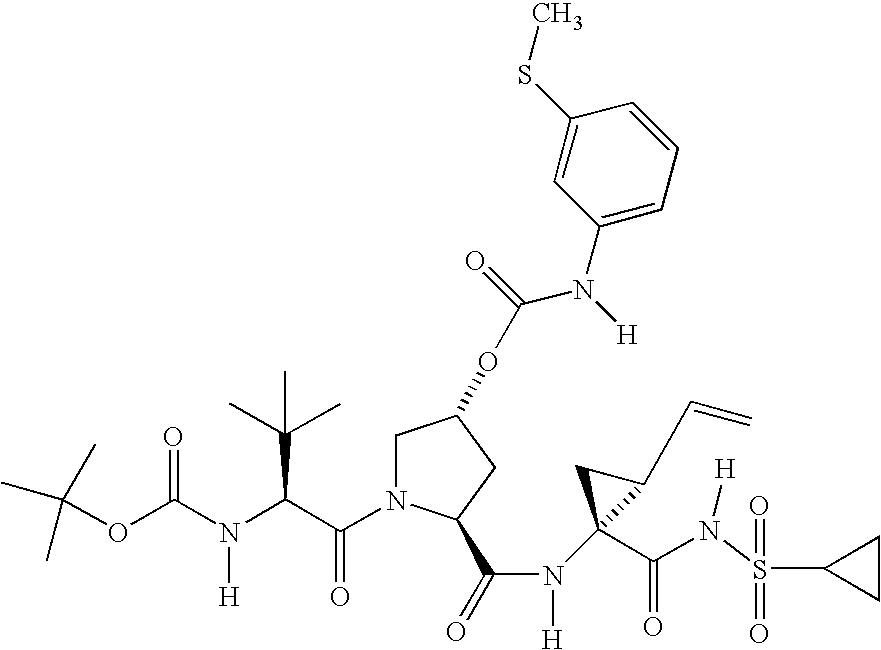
CC(OC(N(C(C(N1CC(OC(N([H])C2=CC=CC(SC)=C2)=O)CC1C(=O)N([H])C1(C(N([H])S(=O)(=O)C2CC2)=O)C(C=C)C1)=O)C(C)(C)C)[H])=O)(C)C
